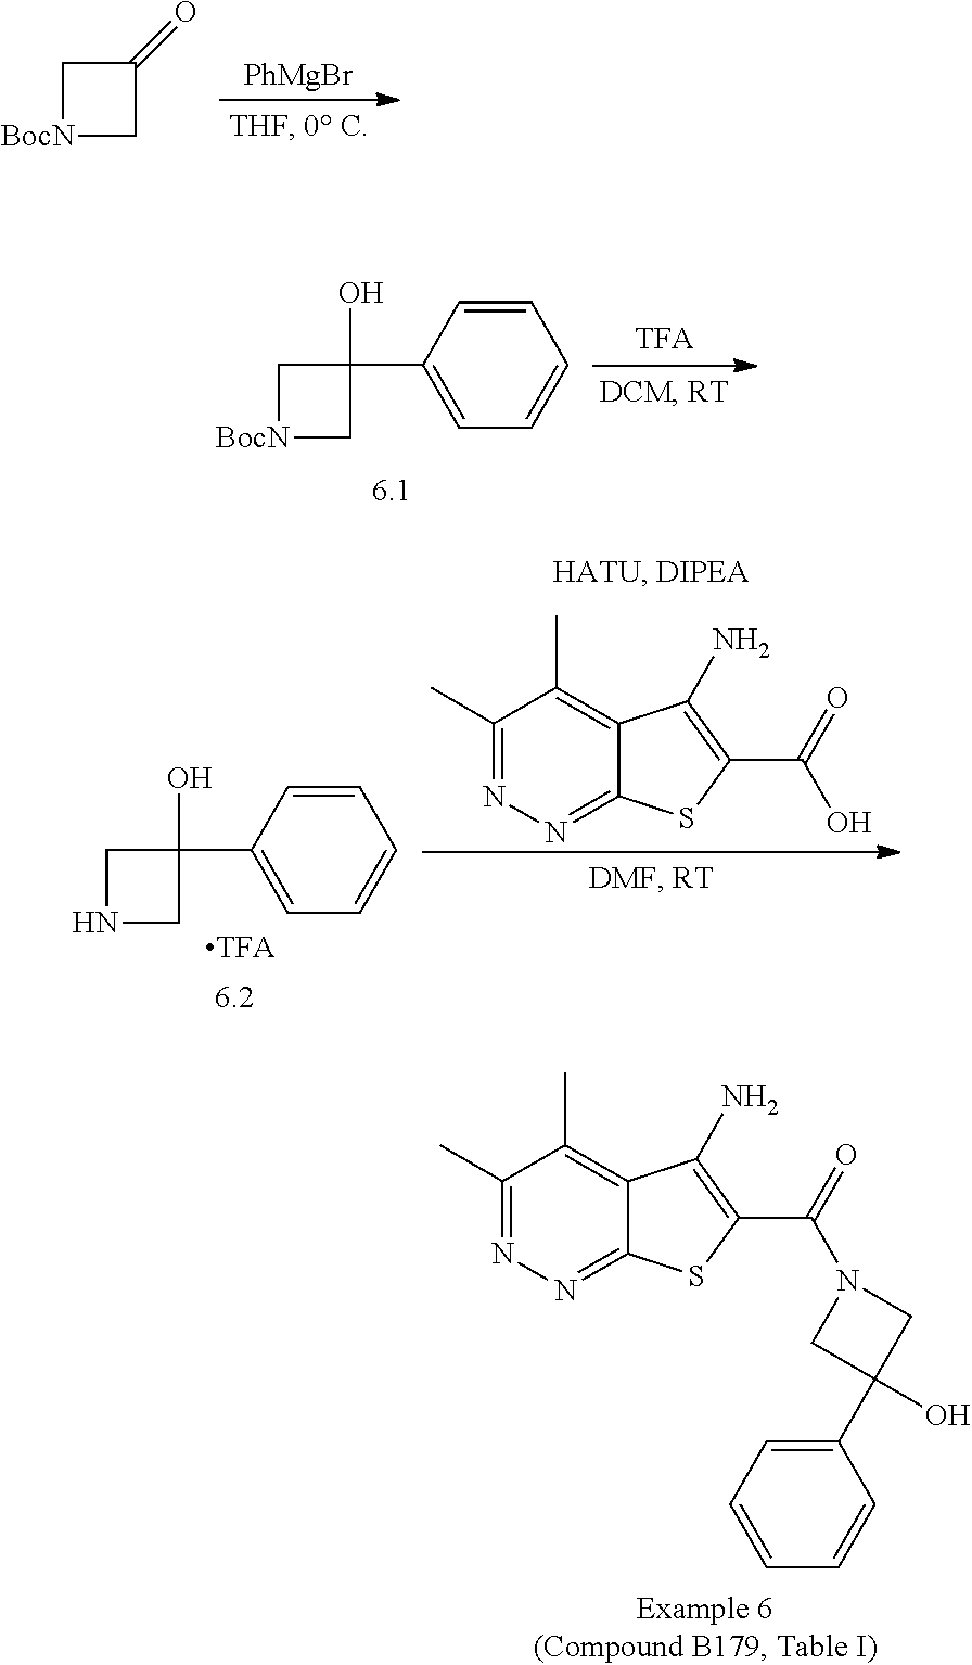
[PhMgBr].C1[BocN]CC1=O.C1(C)=NN=C2C(=C1C)C(N)=C(C(=O)N1CC(C3=CC=CC=C3)(O)C1)S2.C1[BocN]CC1(O)C1=CC=CC=C1.C1(C)=NN=C2C(=C1C)C(N)=C(C(=O)O)S2.C1NCC1(O)C1=CC=CC=C1
